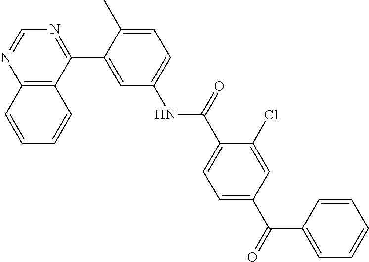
C12=C(C(C3=CC(NC(C4=CC=C(C(C5=CC=CC=C5)=O)C=C4Cl)=O)=CC=C3C)=NC=N1)C=CC=C2
